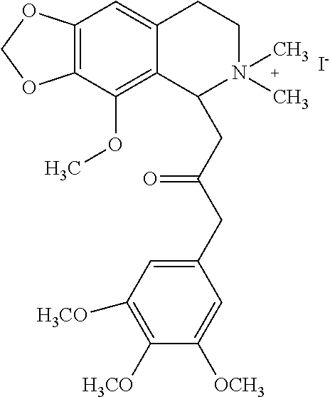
[I-].C12=C(C(OC)=C3C(=C1)CCN(C)(C)C3CC(CC1=CC([H3CO])=C([H3CO])C([OCH3])=C1)=O)OCO2
